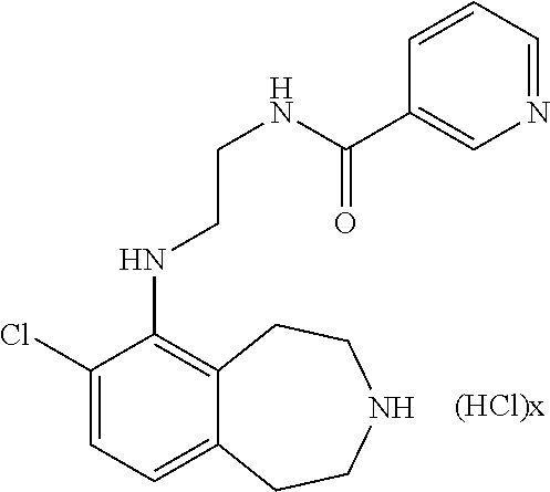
C1(Cl)=CC=C2C(=C1NCCNC(C1=CN=CC=C1)=O)CCNCC2
